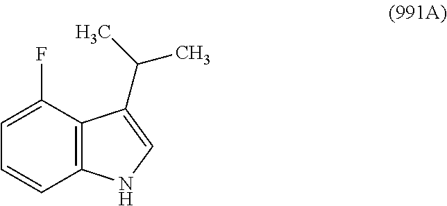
C1=CC2=C(C(F)=C1)C(C(C)C)=CN2
